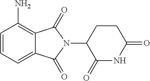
C1=CC=C2C(=C1N)C(=O)N(C1C(=O)NC(=O)CC1)C2=O
